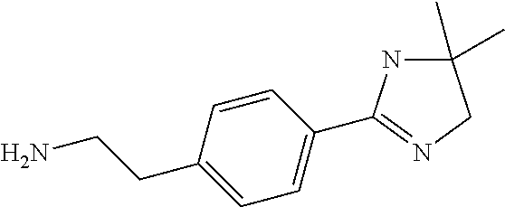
C1(CCN)=CC=C(C2=NCC(C)(C)N2)C=C1
